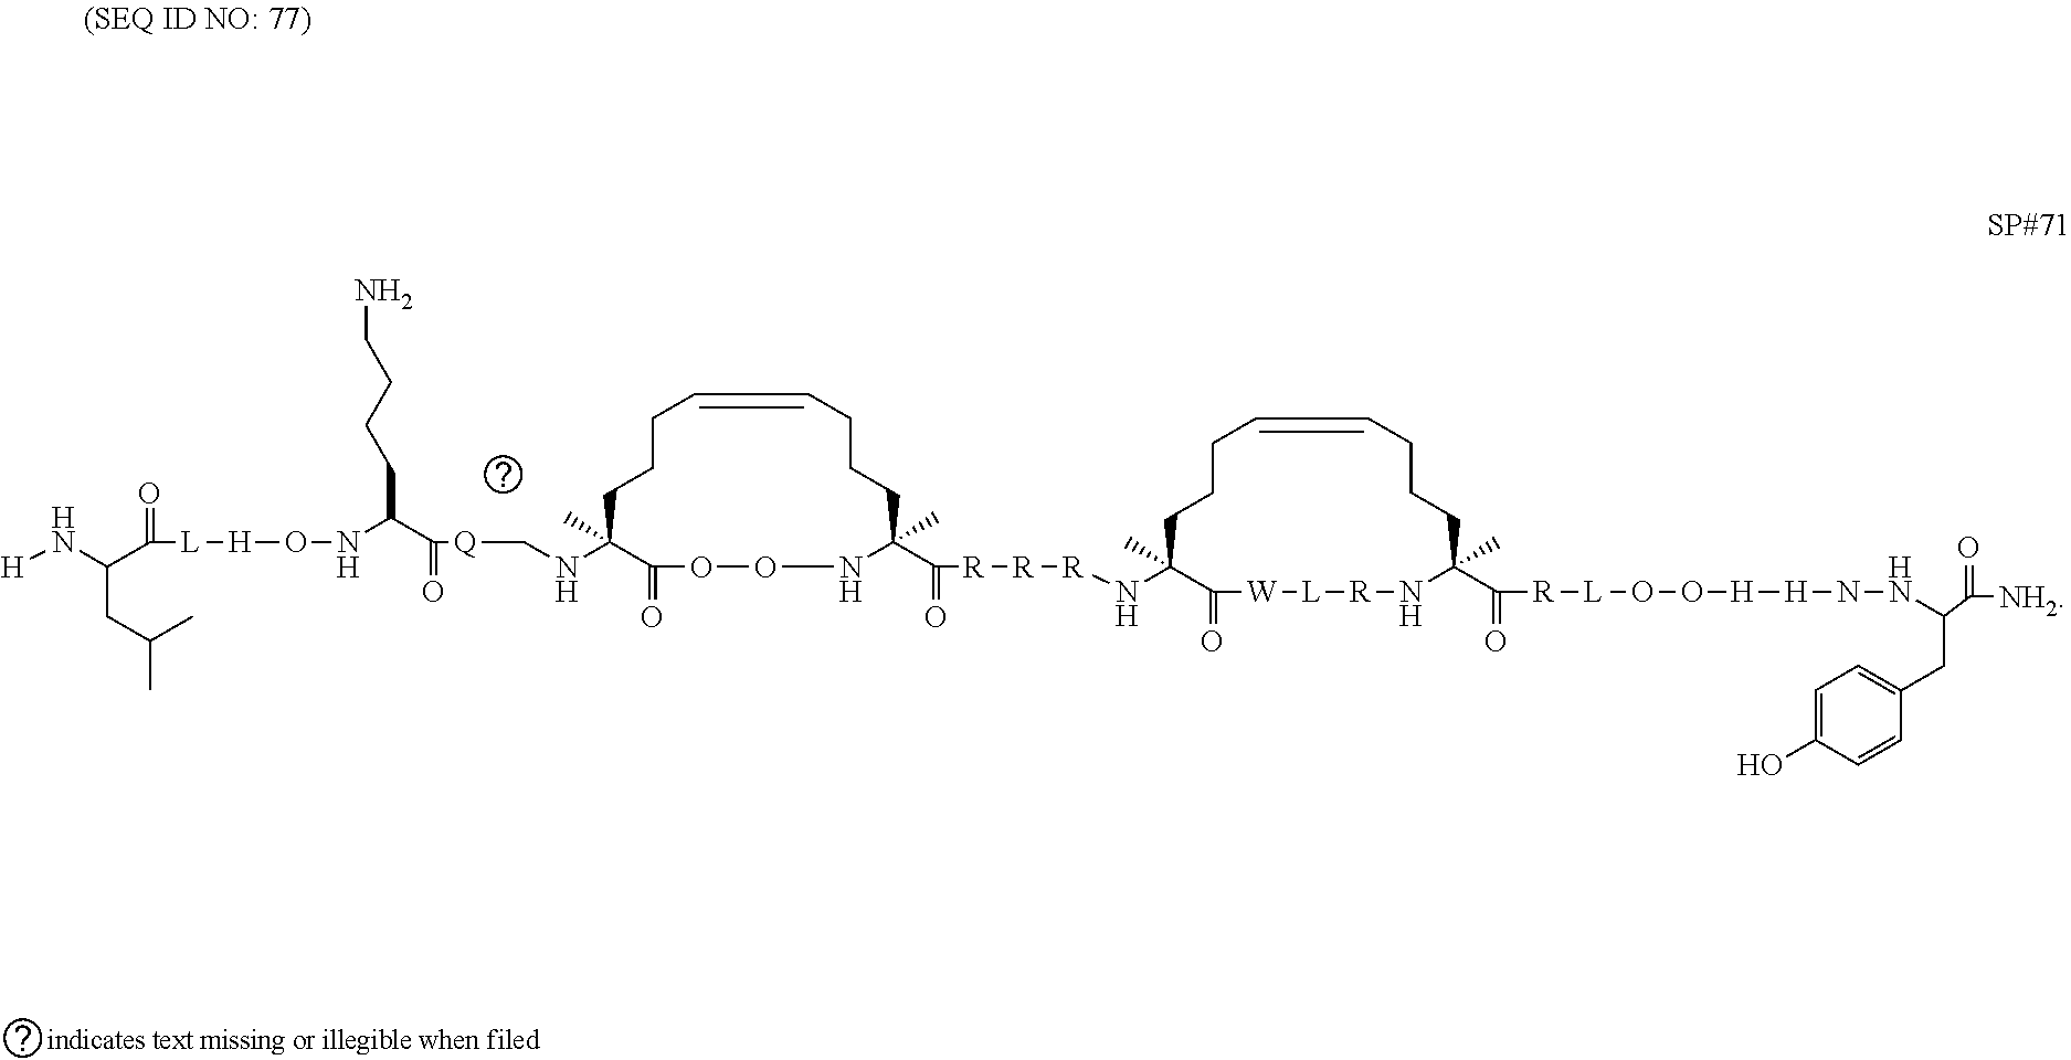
N(C1(C)C(=O)OONC(C([R][R][R]NC2(C)C(=O)[W][L][R]NC(C([R][L]OO[H][H]NNC(C(=O)[NH2])CC3=CC=C(O)C=C3)=O)(C)CCCC=CCCC2)=O)(C)CCCC=CCCC1)C[Q]C(=O)C(NO[H][L]C(=O)C(N[H])CC(C)C)CCCCN
